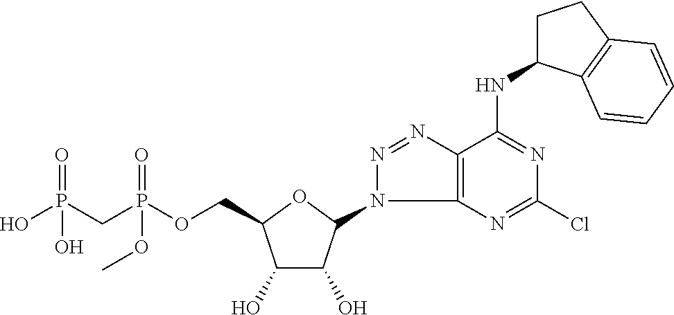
C1(O)C(O)C(N2C3=C(N=N2)C(NC2CCC4=C2C=CC=C4)=NC(Cl)=N3)OC1COP(CP(O)(=O)O)(=O)OC
